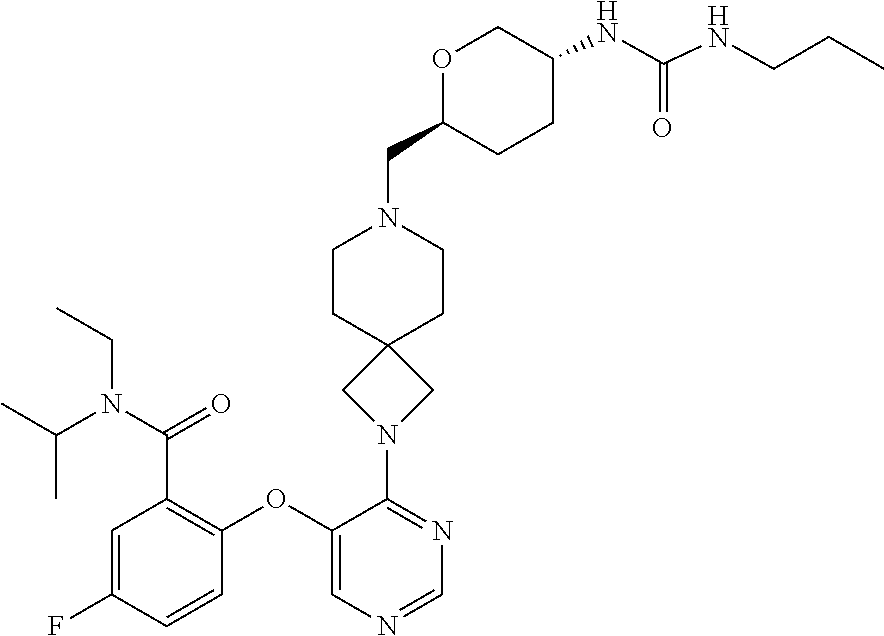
C(N(C(C1=C(OC2=CN=CN=C2N2CC3(C2)CCN(CC2CCC(NC(=O)NCCC)CO2)CC3)C=CC(F)=C1)=O)CC)(C)C
